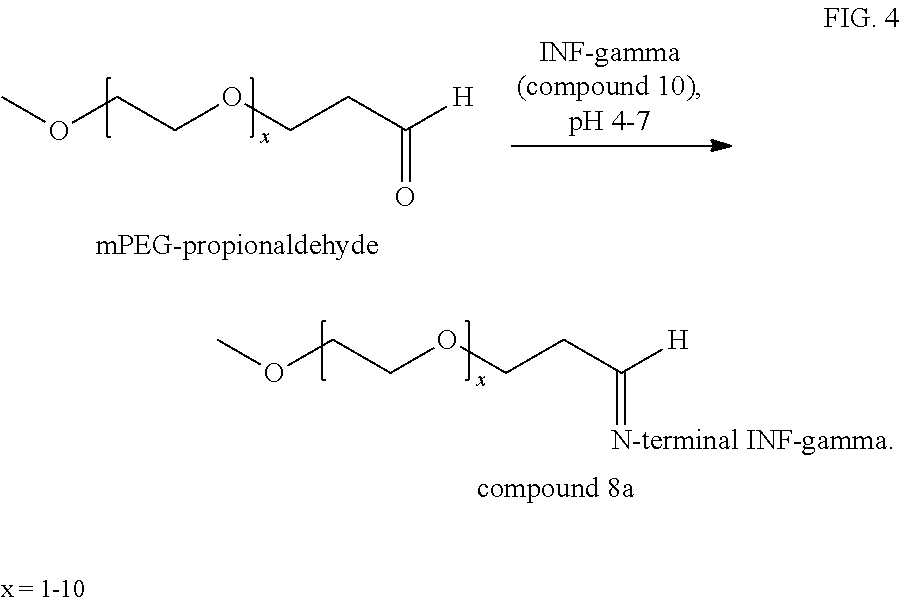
COCCOCCC([H])=O.COCCOCCC([H])=[N-terminal INF-gamma]
